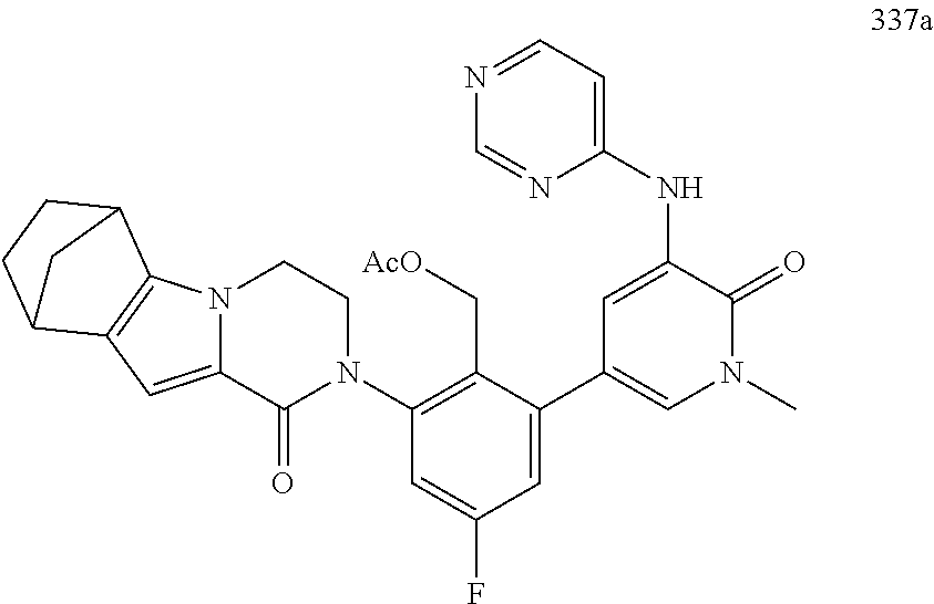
C1=NC=NC(NC2=CC(C3=CC(F)=CC(N4CCN5C(=CC6=C5C5CCC6C5)C4=O)=C3C[AcO])=CN(C)C2=O)=C1
